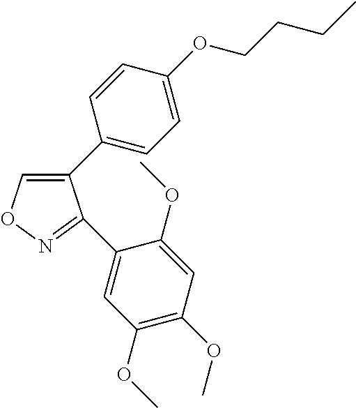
C1(C2=CC=C(OCCCC)C=C2)=CON=C1C1=CC(OC)=C(OC)C=C1OC
